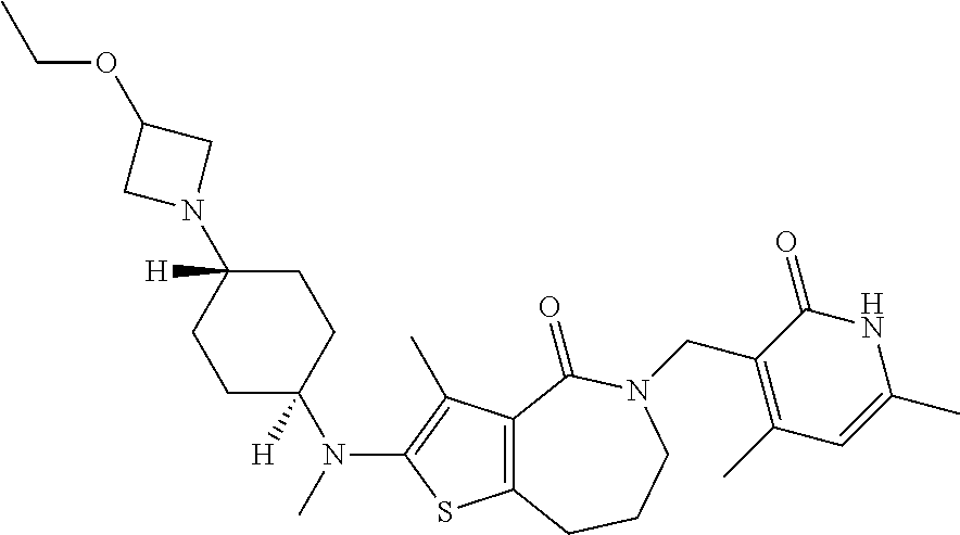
C12=C(CCCN(CC3=C(C)C=C(C)NC3=O)C1=O)SC(N(C)C1([H])CCC([H])(N3CC(OCC)C3)CC1)=C2C
